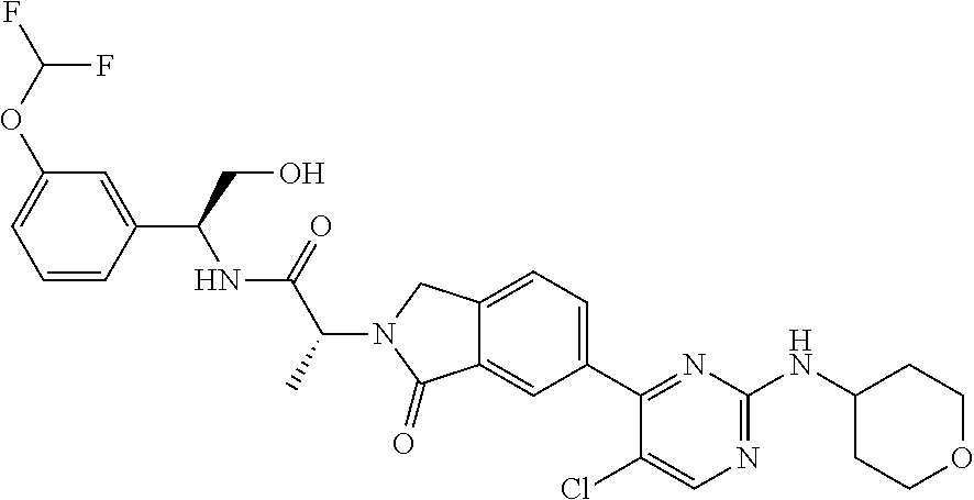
C1(Cl)=CN=C(NC2CCOCC2)N=C1C1=CC=C2C(=C1)C(=O)N(C(C(=O)NC(C1=CC(OC(F)F)=CC=C1)CO)C)C2
